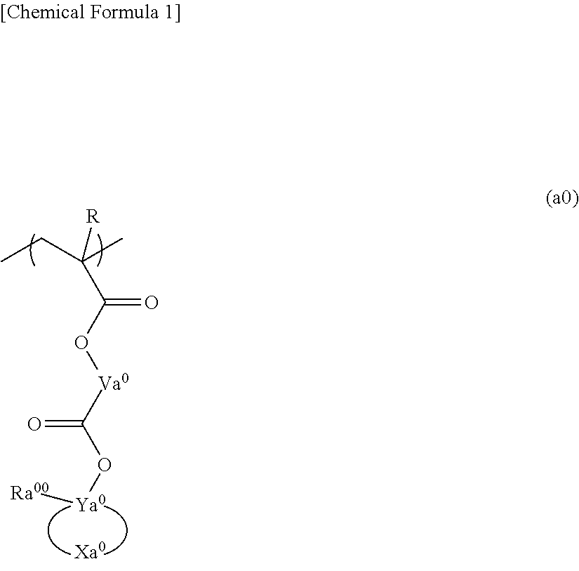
CCC(C)([R])C(O[Va0]C(O[Ya0][Ra00])=O)=O.[Xa0]
